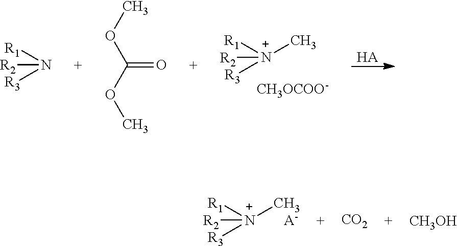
[R2][N+]([R1])([R3])C.[CH3OCOO-].[HA].COC(OC)=O.[R2]N([R1])[R3].[R2][N+]([R1])([R3])C.[A-].[CO2].[CH3OH]
